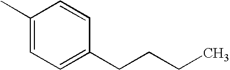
C1(C)=CC=C(CCCC)C=C1
